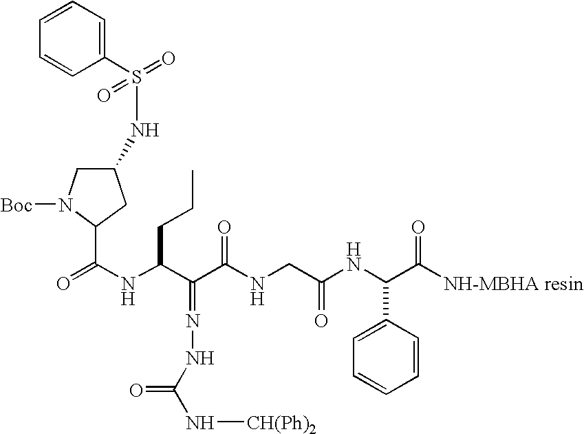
O=C(NC(C(C(NCC(NC(C([NH-MBHA resin])=O)C1=CC=CC=C1)=O)=O)=NNC(=O)N[CH(Ph)2])CCC)C1N([Boc])CC(NS(=O)(C2=CC=CC=C2)=O)C1
